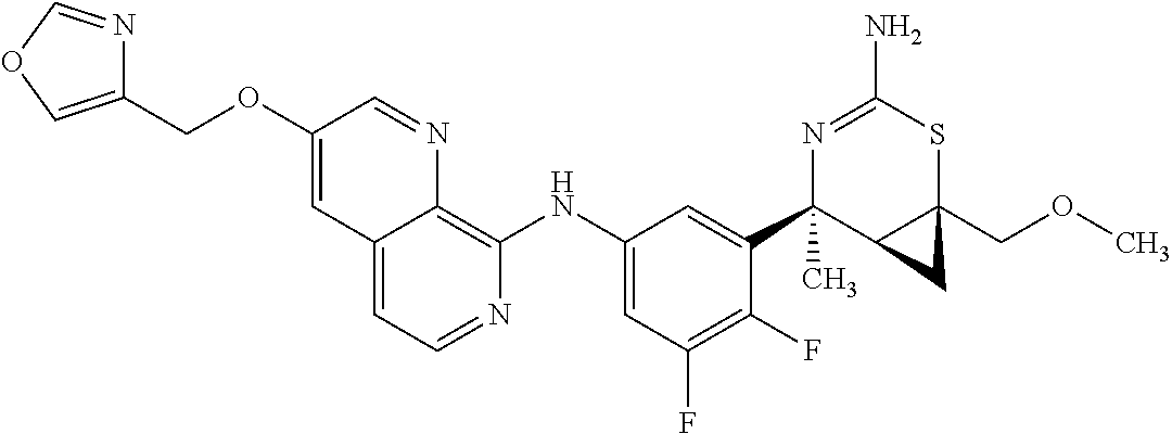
C12=CC=NC(NC3=CC(F)=C(F)C(C4(C)C5C(COC)(SC(N)=N4)C5)=C3)=C1N=CC(OCC1=COC=N1)=C2
